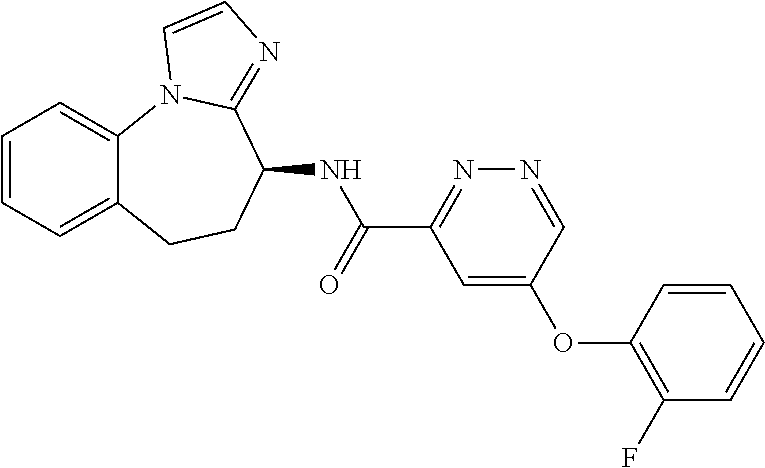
C1=CC=C2C(=C1)N1C(=NC=C1)C(NC(C1=NN=CC(OC3=C(F)C=CC=C3)=C1)=O)CC2
